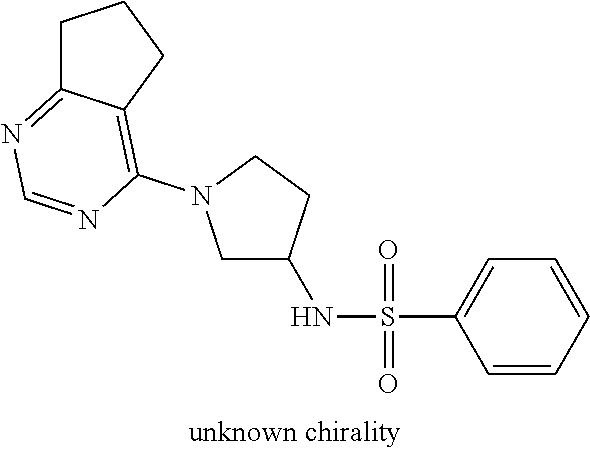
N(S(=O)(=O)C1=CC=CC=C1)C1CN(C2=C3C(=NC=N2)CCC3)CC1
